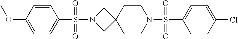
C1=CC(Cl)=CC=C1S(N1CCC2(CC1)CN(S(C1=CC=C(OC)C=C1)(=O)=O)C2)(=O)=O
